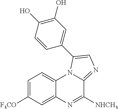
C1=C([F3CO])C=C2C(=C1)N1C(=NC=C1C1=CC(O)=C(O)C=C1)C([NHCH3])=N2
